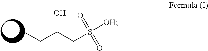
CCC(CS([OH])(=O)=O)O
